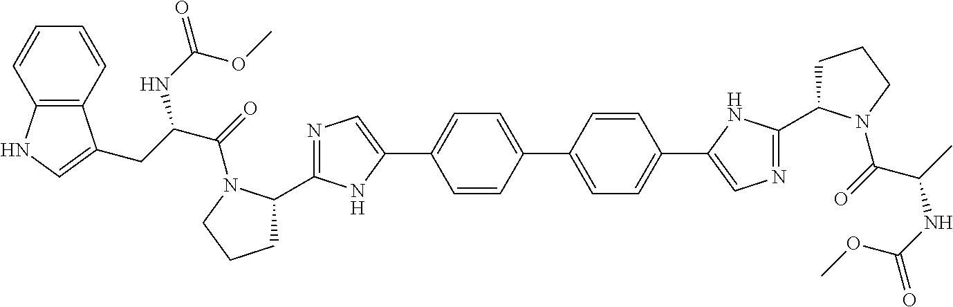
C1=CC(C2=CC=C(C3=CN=C(C4CCCN4C(=O)C(C)NC(=O)OC)N3)C=C2)=CC=C1C1=CN=C(C2CCCN2C(=O)C(CC2=CNC3=C2C=CC=C3)NC(OC)=O)N1
